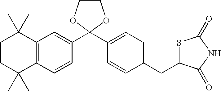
C1CC(C)(C)C2=C(C1(C)C)C=C(C1(C3=CC=C(CC4SC(=O)NC4=O)C=C3)OCCO1)C=C2
